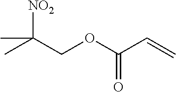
CC(COC(C=C)=O)([NO2])C
